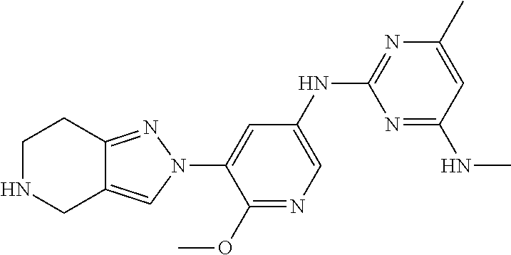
C1NCC2=CN(C3=CC(NC4=NC(C)=CC(NC)=N4)=CN=C3OC)N=C2C1
